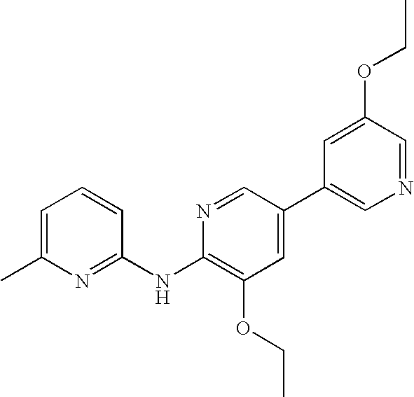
C1=C(C)N=C(NC2=C(OCC)C=C(C3=CN=CC(OCC)=C3)C=N2)C=C1
